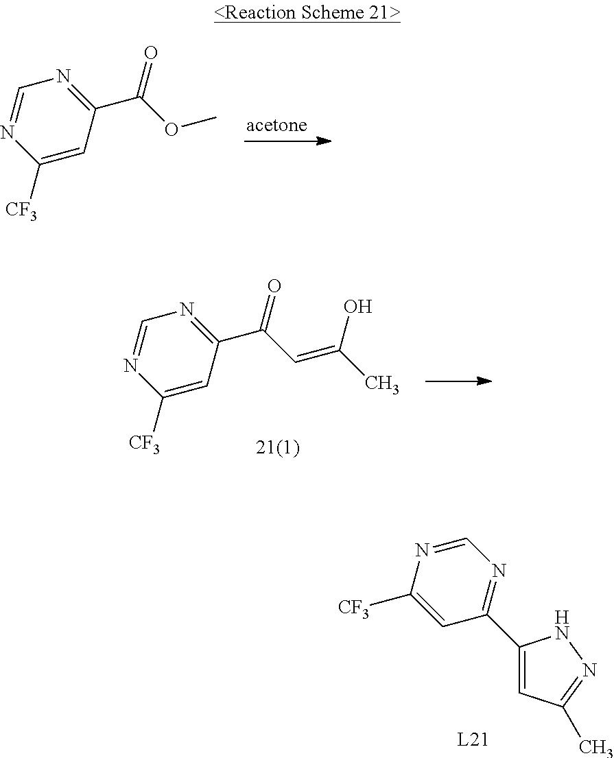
C1=NC([CF3])=CC(C(OC)=O)=N1.C1=NC([CF3])=CC(C(C=C(C)O)=O)=N1.N1=CN=C(C2=CC(C)=NN2)C=C1[CF3]
